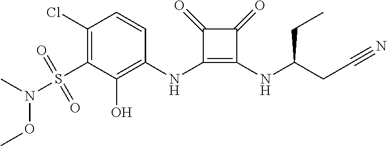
C1(Cl)=C(S(=O)(=O)N(OC)C)C(O)=C(NC2=C(NC(CC#N)CC)C(=O)C2=O)C=C1
